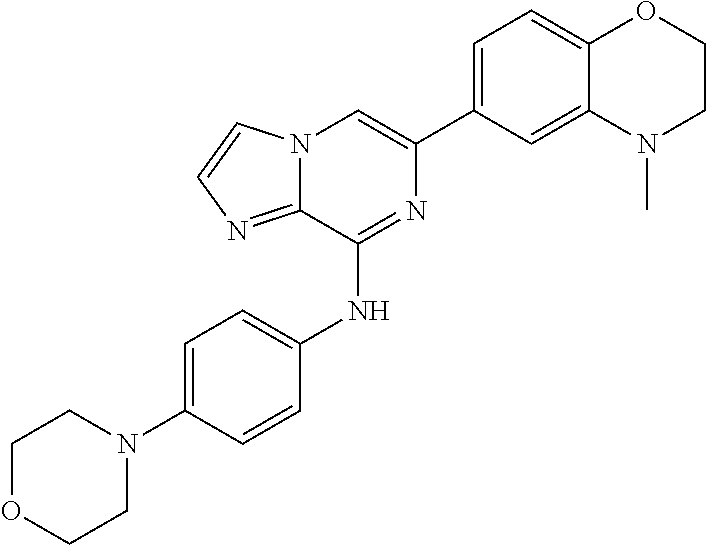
C1(C2=CC=C3C(=C2)N(C)CCO3)=CN2C(=NC=C2)C(NC2=CC=C(N3CCOCC3)C=C2)=N1
